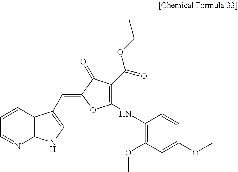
C12=C(C(C=C3OC(NC4=C(OC)C=C(OC)C=C4)=C(C(=O)OCC)C3=O)=CN1)C=CC=N2
